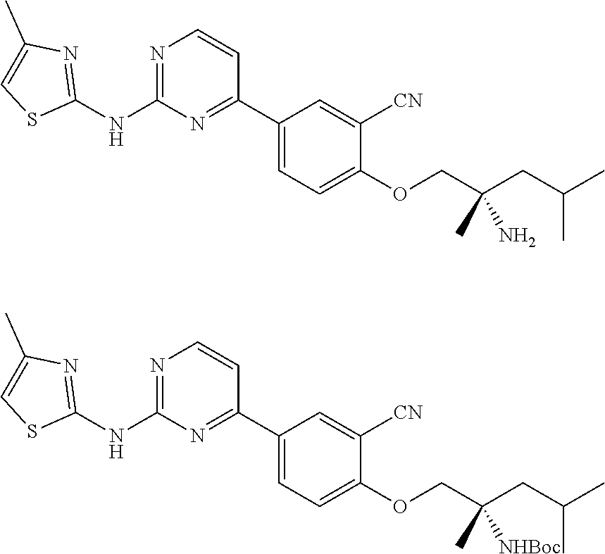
N1=C(NC2=NC(C)=CS2)N=C(C2=CC=C(OCC(CC(C)C)(N)C)C([CN])=C2)C=C1.N1=C(NC2=NC(C)=CS2)N=C(C2=CC=C(OCC(CC(C)C)([NHBoc])C)C([CN])=C2)C=C1
